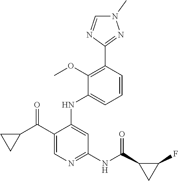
C1(C(C2CC2)=O)=CN=C(NC(C2CC2F)=O)C=C1NC1=CC=CC(C2=NN(C)C=N2)=C1OC
